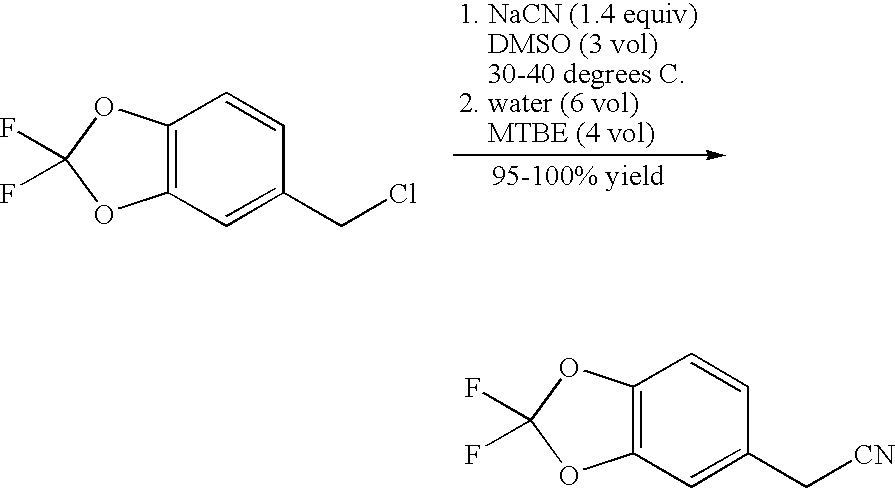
C12=C(C=C(CCl)C=C1)OC(F)(F)O2.C12=C(C=C(C[CN])C=C1)OC(F)(F)O2
